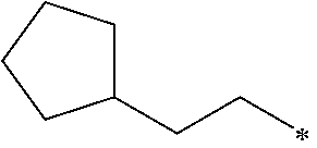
C(CC)C1CCCC1
